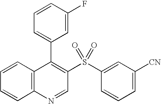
C12=C(C=CC=C1)C(C1=CC=CC(F)=C1)=C(S(C1=CC([CN])=CC=C1)(=O)=O)C=N2
